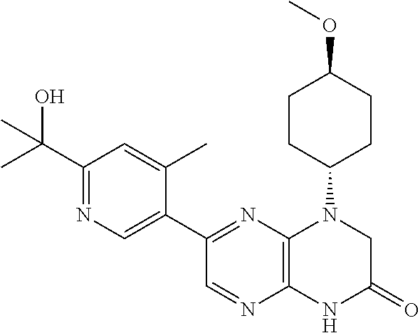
C12=C(N=C(C3=CN=C(C(O)(C)C)C=C3C)C=N1)N(C1CCC(OC)CC1)CC(=O)N2
